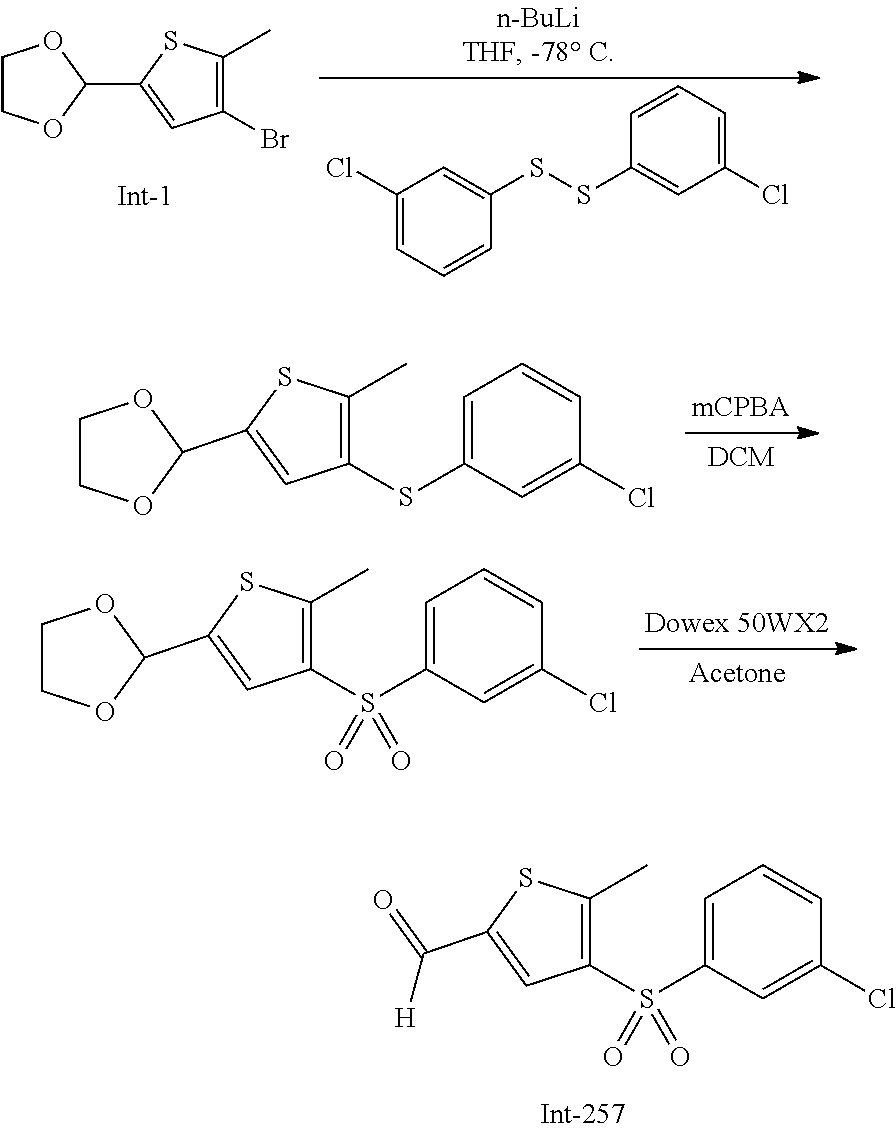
C1COC(C2=CC(Br)=C(C)S2)O1.C1(Cl)=CC=CC(SSC2=CC(Cl)=CC=C2)=C1.C1COC(C2=CC(SC3=CC=CC(Cl)=C3)=C(C)S2)O1.C1COC(C2=CC(S(C3=CC=CC(Cl)=C3)(=O)=O)=C(C)S2)O1.C(=O)(C1=CC(S(C2=CC=CC(Cl)=C2)(=O)=O)=C(C)S1)[H]
